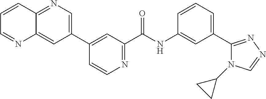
C1=C(C2=CC(C(NC3=CC(C4=NN=CN4C4CC4)=CC=C3)=O)=NC=C2)C=C2C(=N1)C=CC=N2
